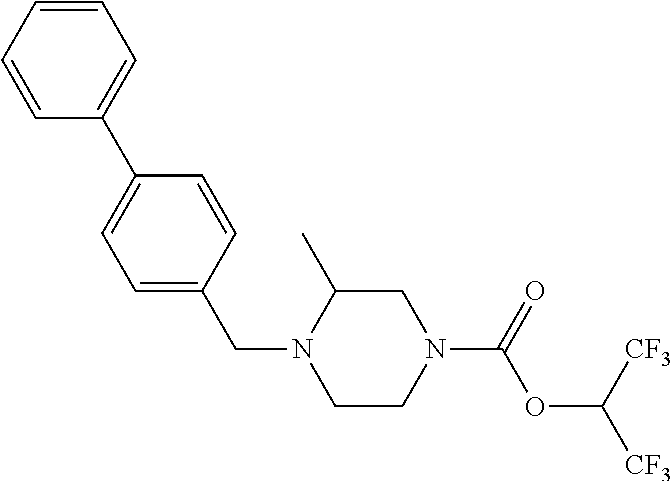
C1=CC=CC(C2=CC=C(CN3CCN(C(=O)OC([CF3])[CF3])CC3C)C=C2)=C1
